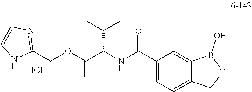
C(OC(C(NC(C1=CC=C2C(=C1C)B(O)OC2)=O)C(C)C)=O)C1=NC=CN1.Cl
